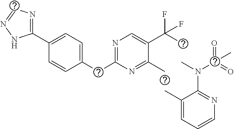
C(C1=NC=C(C(F)(F)C)C(C)=N1)C1=CC=C(C2=NC=NN2)C=C1.CC1=CC=CN=C1N(C(=O)(C)=O)C
